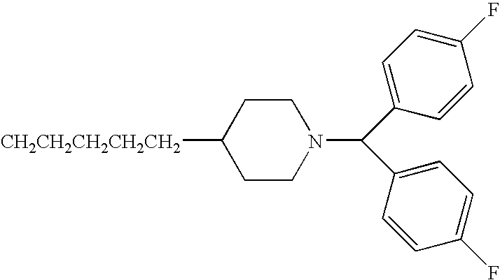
C1CC([CH2CH2CH2CH2CH2])CCN1C(C1=CC=C(F)C=C1)C1=CC=C(F)C=C1
